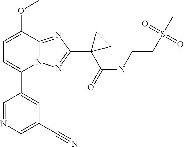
C1=C(OC)C2=NC(C3(C(=O)NCCS(C)(=O)=O)CC3)=NN2C(C2=CC(C#N)=CN=C2)=C1
